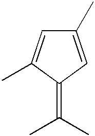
C1(C)=CC(=C(C)C)C(C)=C1
